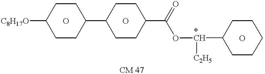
[C8H17O]C1CCC(C2CCC(C(O[*CH](C3CCCCC3)[C2H5])=O)CC2)CC1.O.O.O
